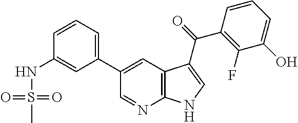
C12=C(C=C(C3=CC=CC(NS(C)(=O)=O)=C3)C=N1)C(C(=O)C1=C(F)C(O)=CC=C1)=CN2
